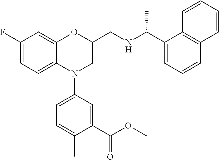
C1=C(F)C=C2C(=C1)N(C1=CC=C(C)C(C(OC)=O)=C1)CC(CNC(C1=CC=CC3=C1C=CC=C3)C)O2
